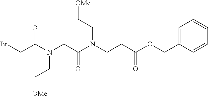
N(CC(N(CCC(OCC1=CC=CC=C1)=O)CC[OMe])=O)(CC[OMe])C(CBr)=O
